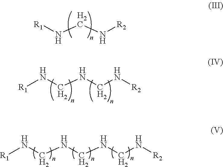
[R1]NCN[R2].[R1]NCNCN[R2].C(NCNCN[R2])N[R1]
